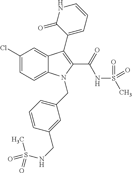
C12=CC=C(Cl)C=C1C(C1=CC=CNC1=O)=C(C(=O)NS(C)(=O)=O)N2CC1=CC=CC(CNS(C)(=O)=O)=C1
